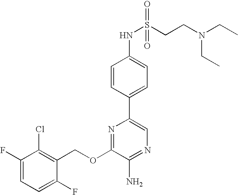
C1(OCC2=C(Cl)C(F)=CC=C2F)=NC(C2=CC=C(NS(CCN(CC)CC)(=O)=O)C=C2)=CN=C1N
